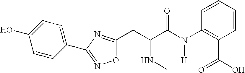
C1=CC(C2=NOC(CC(C(N(C3=C(C(=O)O)C=CC=C3)[H])=O)NC)=N2)=CC=C1O
